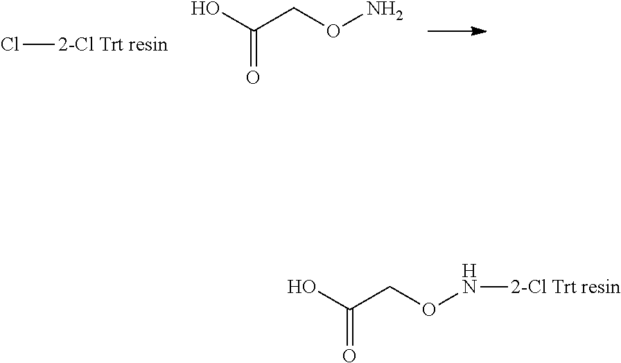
Cl[2-Cl Trt resin].OC(CON)=O.OC(CON[2-Cl Trt resin])=O
